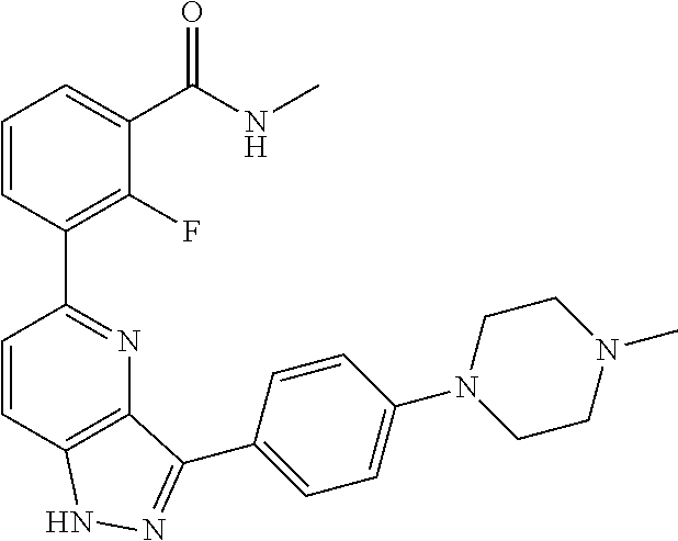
C1=CC2=C(N=C1C1=C(F)C(C(NC)=O)=CC=C1)C(C1=CC=C(N3CCN(C)CC3)C=C1)=NN2
